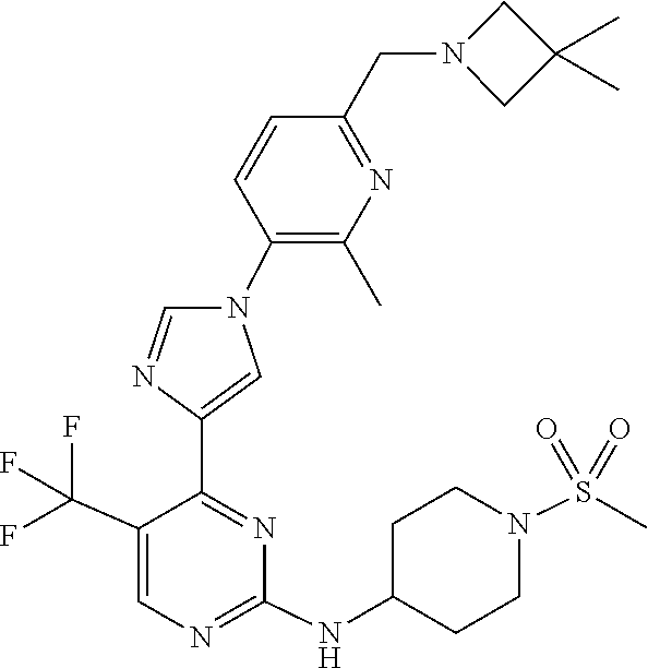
C1(NC2CCN(S(=O)(=O)C)CC2)=NC=C(C(F)(F)F)C(C2=CN(C3=C(C)N=C(CN4CC(C)(C)C4)C=C3)C=N2)=N1
